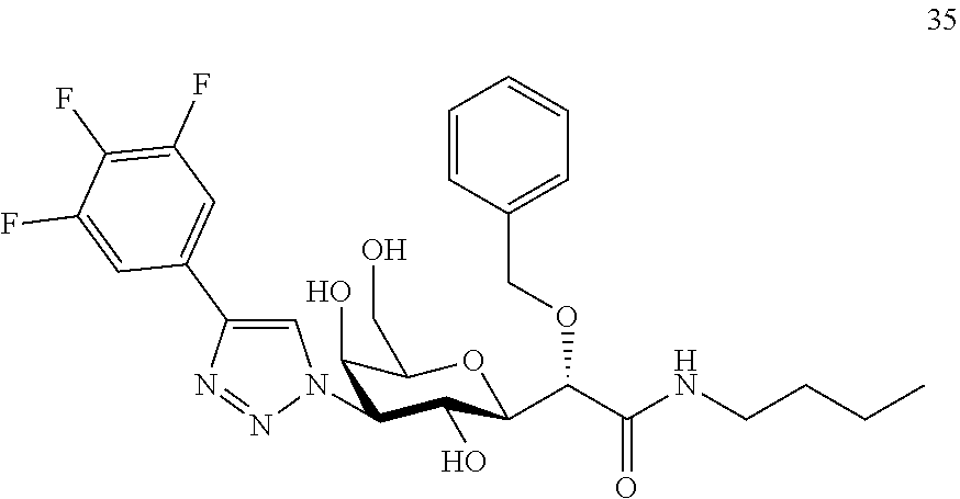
C1(O)C(CO)OC(C(C(NCCCC)=O)OCC2=CC=CC=C2)C(O)C1N1C=C(C2=CC(F)=C(F)C(F)=C2)N=N1
